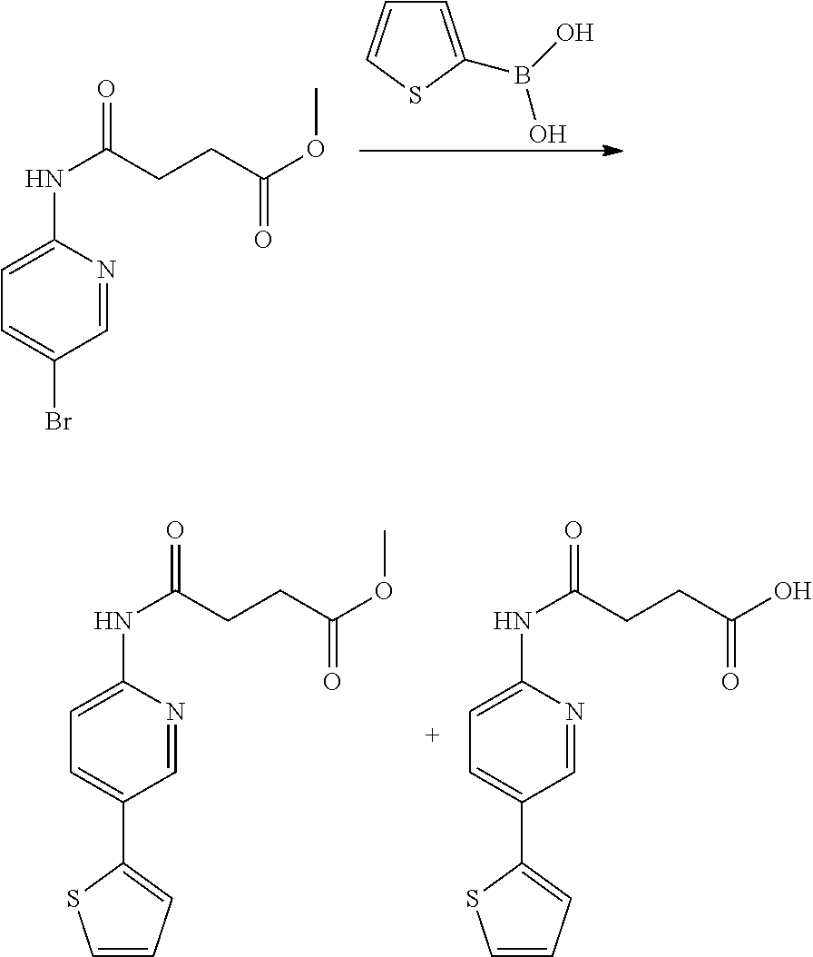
C1(NC(=O)CCC(OC)=O)=CC=C(Br)C=N1.C1=C(B(O)O)SC=C1.C1(NC(=O)CCC(OC)=O)=CC=C(C2=CC=CS2)C=N1.C1(NC(=O)CCC(O)=O)=CC=C(C2=CC=CS2)C=N1
